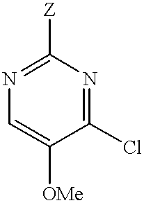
C1=C([OMe])C(Cl)=NC([Z])=N1
